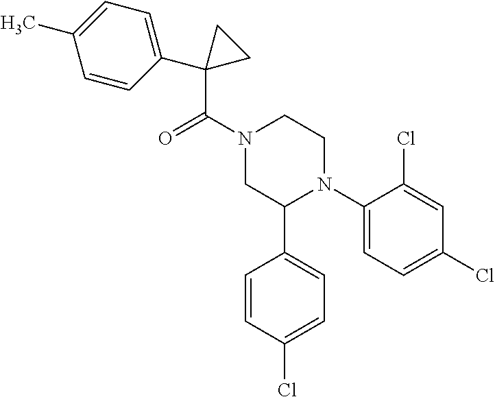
C1(C(N2CC(C3=CC=C(Cl)C=C3)N(C3=CC=C(Cl)C=C3Cl)CC2)=O)(C2=CC=C(C)C=C2)CC1
